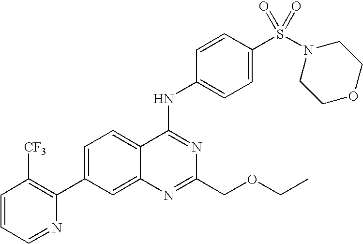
C1=CC=NC(C2=CC=C3C(=C2)N=C(COCC)N=C3NC2=CC=C(S(N3CCOCC3)(=O)=O)C=C2)=C1[CF3]
